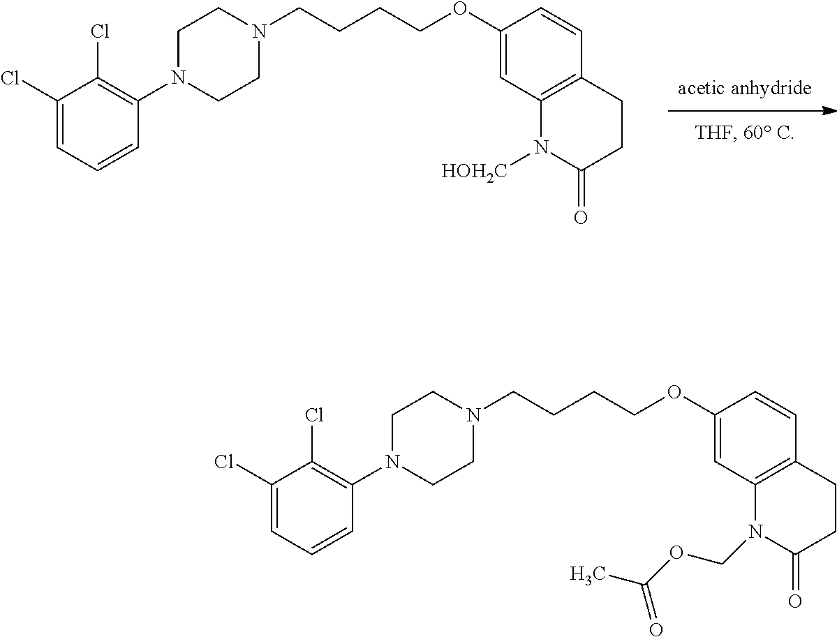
C1N(C2=C(Cl)C(Cl)=CC=C2)CCN(CCCCOC2=CC3=C(C=C2)CCC(=O)N3[HOH2C])C1.C1N(C2=C(Cl)C(Cl)=CC=C2)CCN(CCCCOC2=CC3=C(C=C2)CCC(=O)N3COC(=O)C)C1
